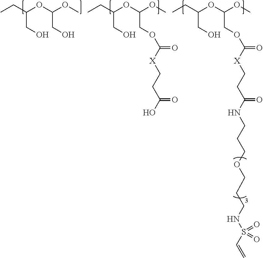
CCC(OC(OC)CO)CO.CCC(OC(OC)COC([X]CCC(=O)NCCCOCCCNS(C=C)(=O)=O)=O)CO.CCC(OC(OC)COC([X]CCC(O)=O)=O)CO
